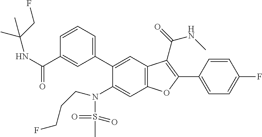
C1=CC=C(C2=CC3=C(C=C2N(S(C)(=O)=O)CCCF)OC(C2=CC=C(F)C=C2)=C3C(NC)=O)C=C1C(NC(CF)(C)C)=O
